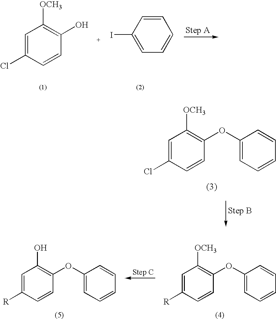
C1=C(Cl)C=CC(O)=C1[OCH3].C1=C(I)C=CC=C1.C1=C([R])C=CC(OC2=CC=CC=C2)=C1O.C1=C([R])C=CC(OC2=CC=CC=C2)=C1[OCH3].C1=C(Cl)C=CC(OC2=CC=CC=C2)=C1[OCH3]
